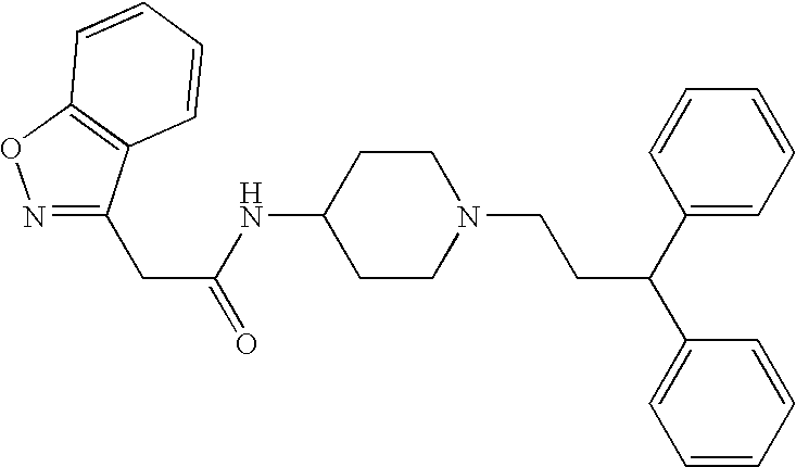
N(C1CCN(CCC(C2=CC=CC=C2)C2=CC=CC=C2)CC1)C(CC1=NOC2=C1C=CC=C2)=O
